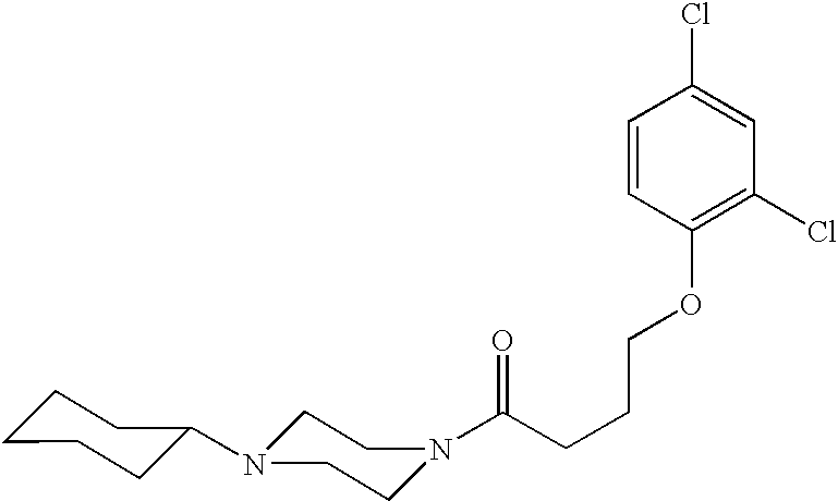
C(CCCOC1=C(Cl)C=C(Cl)C=C1)(=O)N1CCN(C2CCCCC2)CC1
